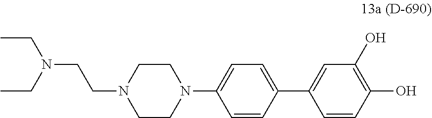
CCN(CCN1CCN(C2=CC=C(C3=CC(O)=C(O)C=C3)C=C2)CC1)CC
